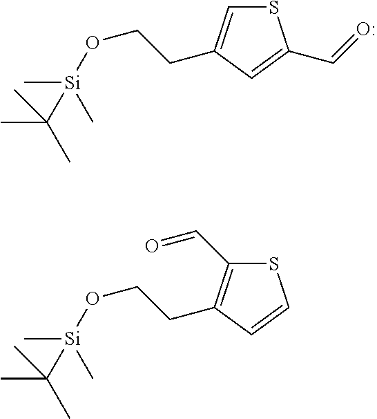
S1C=C(CCO[Si](C)(C)C(C)(C)C)C=C1C=O.S1C(C=O)=C(CCO[Si](C)(C)C(C)(C)C)C=C1
